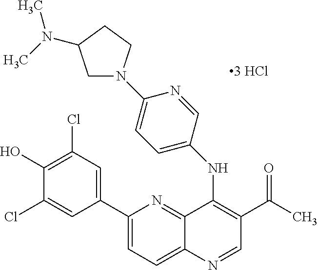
C1(C2=CC(Cl)=C(O)C(Cl)=C2)=CC=C2C(=N1)C(NC1=CC=C(N3CC(N(C)C)CC3)N=C1)=C(C(=O)C)C=N2
